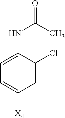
C1=C(NC(C)=O)C(Cl)=CC([X4])=C1
